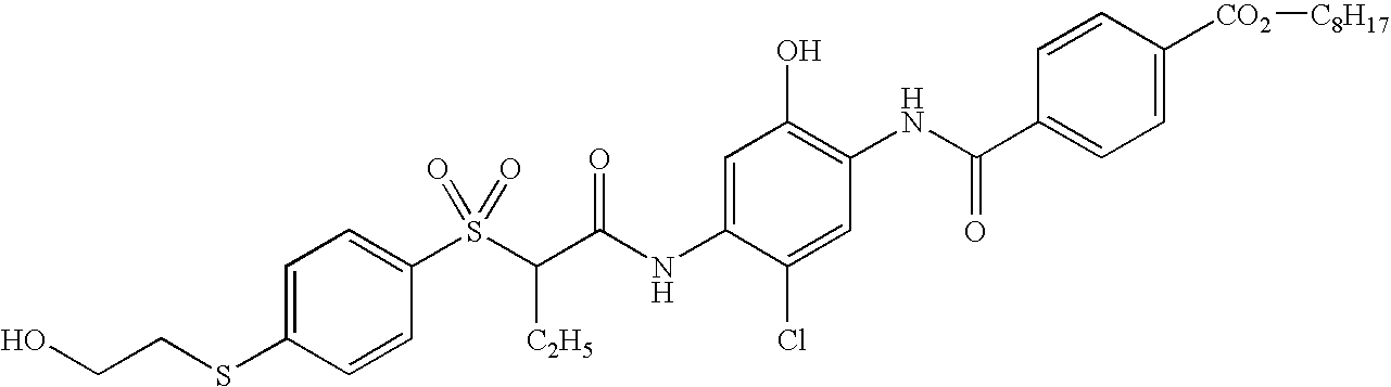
C1=C(SCCO)C=CC(S(C(C(NC2=CC(O)=C(NC(C3=CC=C([CO2][C8H17])C=C3)=O)C=C2Cl)=O)[C2H5])(=O)=O)=C1
